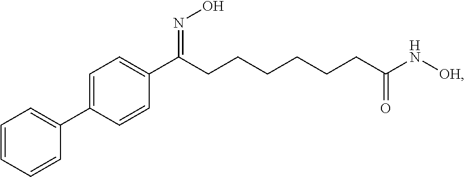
C1=CC=CC(C2=CC=C(C(CCCCCCC(N[OH])=O)=NO)C=C2)=C1
